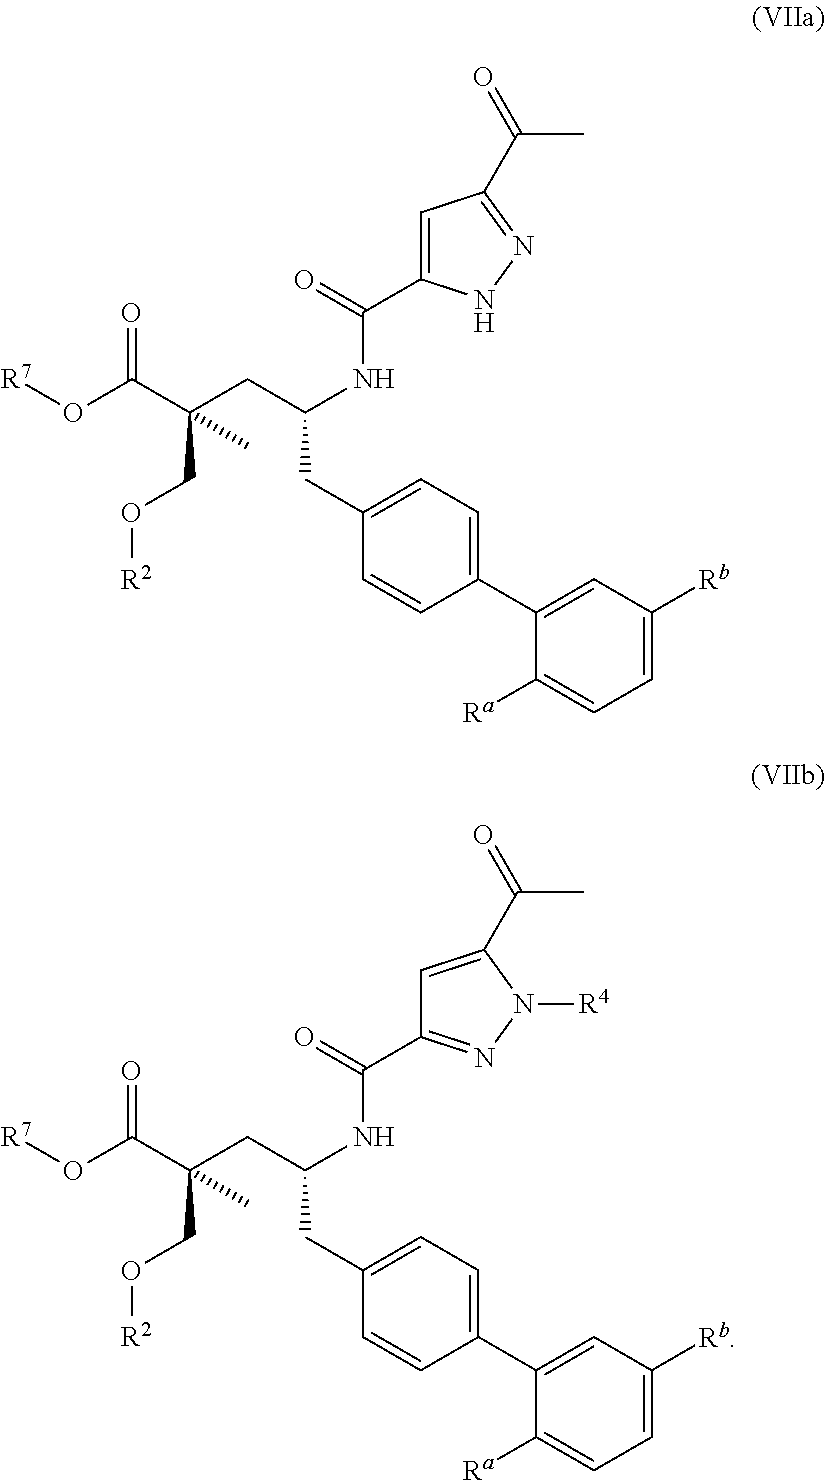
[R7]OC(=O)C(CC(NC(=O)C1=CC(C(C)=O)=NN1)CC1=CC=C(C2=CC([Rb])=CC=C2[Ra])C=C1)(CO[R2])C.[R7]OC(=O)C(CC(NC(=O)C1=NN([R4])C(C(C)=O)=C1)CC1=CC=C(C2=CC([Rb])=CC=C2[Ra])C=C1)(CO[R2])C
